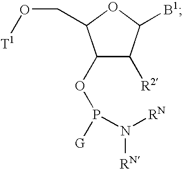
C1(OP([G])N([RN])[RN])C([R2])C([B1])OC1CO[T1]
